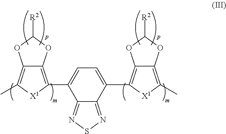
C12=C(C3=CC=C(C4=C5C(=C(C)[X1]4)OC([R2])O5)C4=NSN=C34)[X1]C(C)=C1OC([R2])O2
